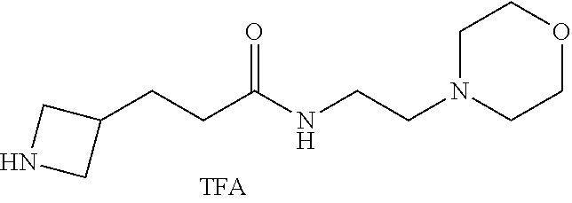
N1CC(CCC(=O)NCCN2CCOCC2)C1
